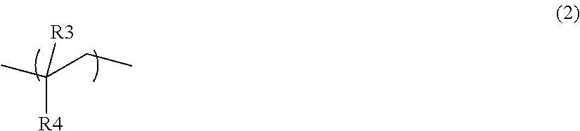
C([R4])([R3])(CC)C
